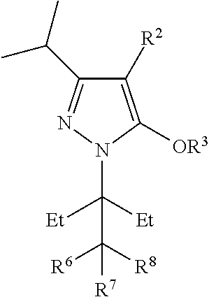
C1([R2])=C([OR3])N(C([Et])([Et])C([R8])([R6])[R7])N=C1C(C)C
